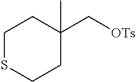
C1SCCC(C)(C[OTs])C1
